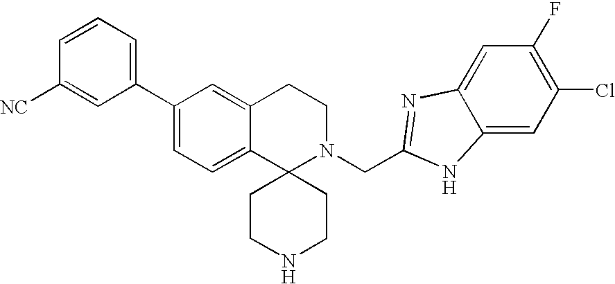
C1(C2=CC=C3C(=C2)CCN(CC2=NC4=CC(F)=C(Cl)C=C4N2)C32CCNCC2)=CC=CC([NC])=C1
